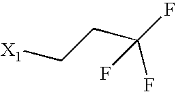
[X1]CCC(F)(F)F
